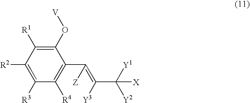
C1(O[V])=C([R1])C([R2])=C([R3])C([R4])=C1C(=C(C([Y2])([Y1])[X])[Y3])[Z]
